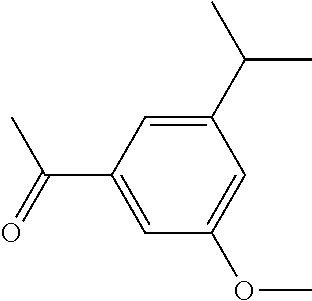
COC1=CC(C(C)C)=CC(C(C)=O)=C1
